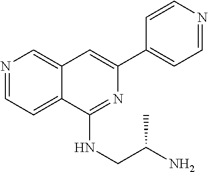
C1=NC=CC(C2=CC3=CN=CC=C3C(NCC(N)C)=N2)=C1
